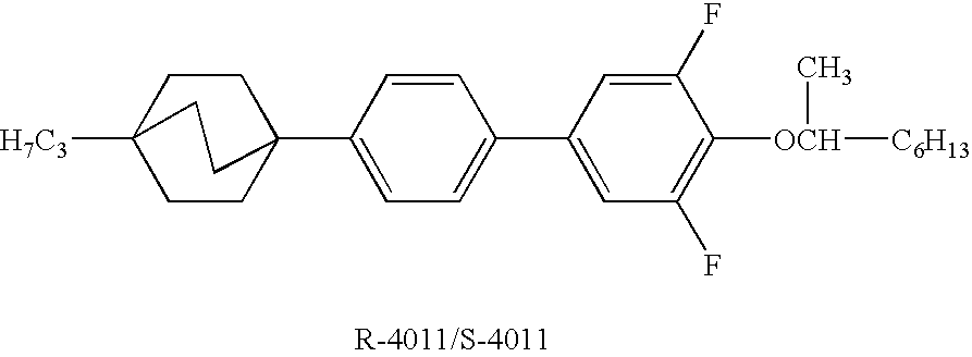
C12([H7C3])CCC(C3=CC=C(C4=CC(F)=C([OCH](C)[C6H13])C(F)=C4)C=C3)(CC1)CC2
